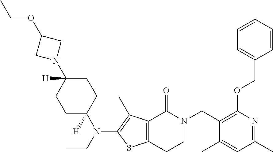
N1(C2([H])CCC(N(CC)C3=C(C)C4=C(S3)CCN(CC3=C(OCC5=CC=CC=C5)N=C(C)C=C3C)C4=O)([H])CC2)CC(OCC)C1
